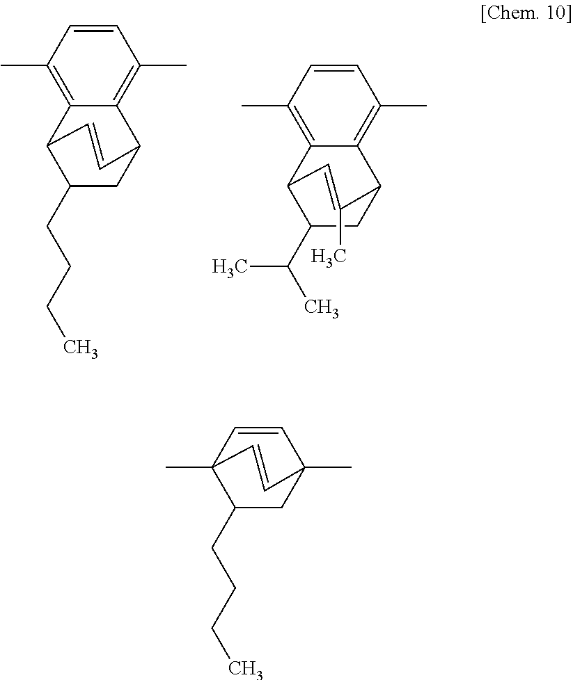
C1=CC(C)=C2C3C(CCCC)CC(C2=C1C)C=C3.C1=CC(C)=C2C3C(C(C)C)CC(C2=C1C)C(C)=C3.C1C(CCCC)C2(C)C=CC1(C)C=C2
